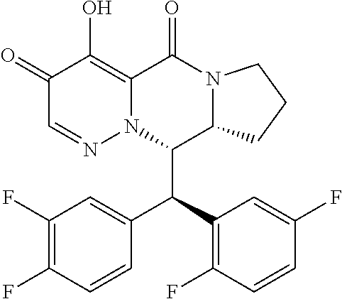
C1(=O)C=NN2C(=C1O)C(=O)N1C(C2C(C2=C(F)C=CC(F)=C2)C2=CC(F)=C(F)C=C2)CCC1
